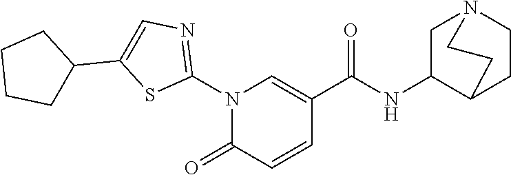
N1(C2=NC=C(C3CCCC3)S2)C(=O)C=CC(C(NC2CN3CCC2CC3)=O)=C1
